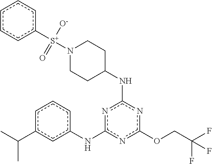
C(COc1nc(NC2CCN([S+](c3ccccc3)([O-])=O)CC2)nc(Nc2cccc(C(C)C)c2)n1)(F)(F)F
